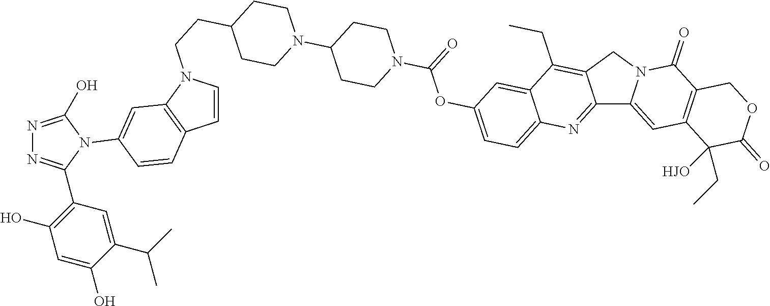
C1=CN(CCC2CCN(C3CCN(C(OC4=CC=C5C(=C4)C(CC)=C4C(=N5)C5=CC6=C(C(=O)N5C4)COC(=O)C6([HJO])CC)=O)CC3)CC2)C2=C1C=CC(N1C(C3=C(O)C=C(O)C(C(C)C)=C3)=NN=C1O)=C2
